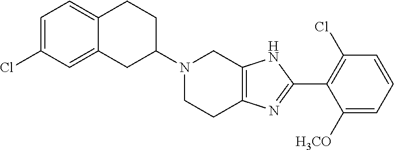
C12=CC=C(Cl)C=C1CC(N1CCC3=C(C1)NC(C1=C(Cl)C=CC=C1[H3CO])=N3)CC2
